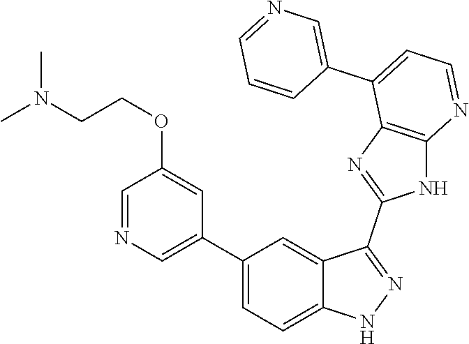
C1(C2=CC=C3C(=C2)C(C2=NC4=C(N2)N=CC=C4C2=CN=CC=C2)=NN3)=CN=CC(OCCN(C)C)=C1
